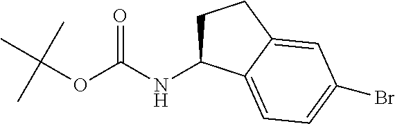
N(C(OC(C)(C)C)=O)C1CCC2=CC(Br)=CC=C12
